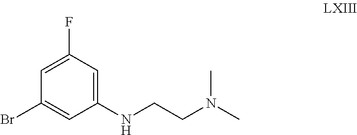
C1=C(F)C=C(NCCN(C)C)C=C1Br
